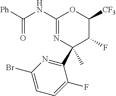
C1(NC(=O)[Ph])=NC(C2=NC(Br)=CC=C2F)(C)C(F)C([CF3])O1
